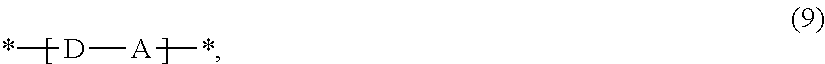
*[D][A]*
